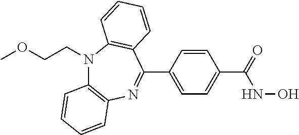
C1(C2=NC3=C(N(CCOC)C4=C2C=CC=C4)C=CC=C3)=CC=C(C(NO)=O)C=C1
